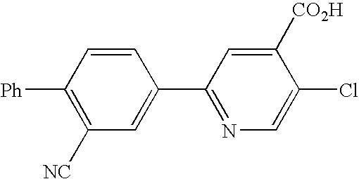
[Ph]C1=C([NC])C=C(C2=NC=C(Cl)C([CO2H])=C2)C=C1
